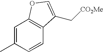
C1=C(C)C=CC2=C1OC=C2C[CO2Me]
